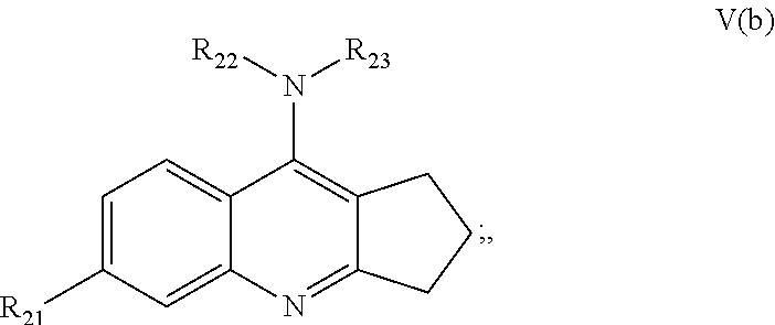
C1=C([R21])C=C2C(=C1)C(N([R22])[R23])=C1C(=N2)CCC1
